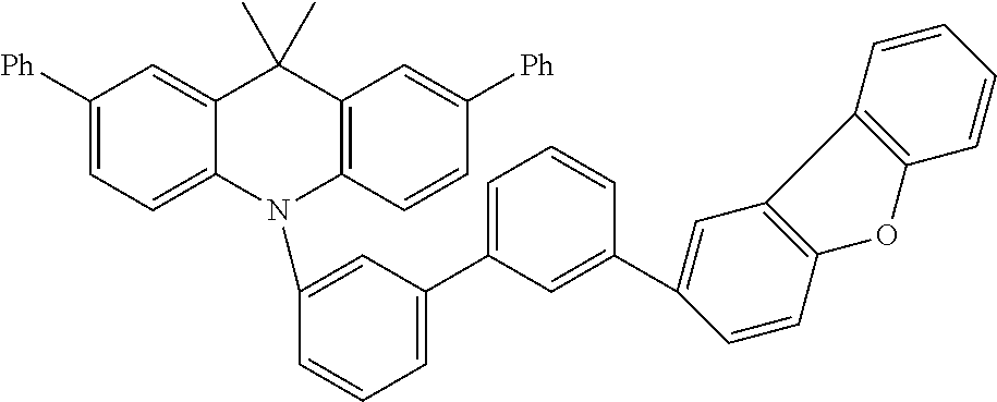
C1([Ph])=CC=C2C(=C1)C(C)(C)C1=C(N2C2=CC(C3=CC=CC(C4=CC5=C(C=C4)OC4=C5C=CC=C4)=C3)=CC=C2)C=CC([Ph])=C1
